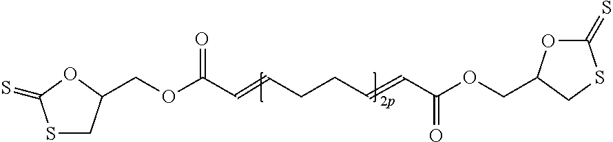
S1CC(COC(C=CCCC=CC(OCC2OC(=S)SC2)=O)=O)OC1=S
